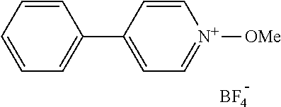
C1=CC=CC(C2=CC=[N+]([OMe])C=C2)=C1.[BF4]
